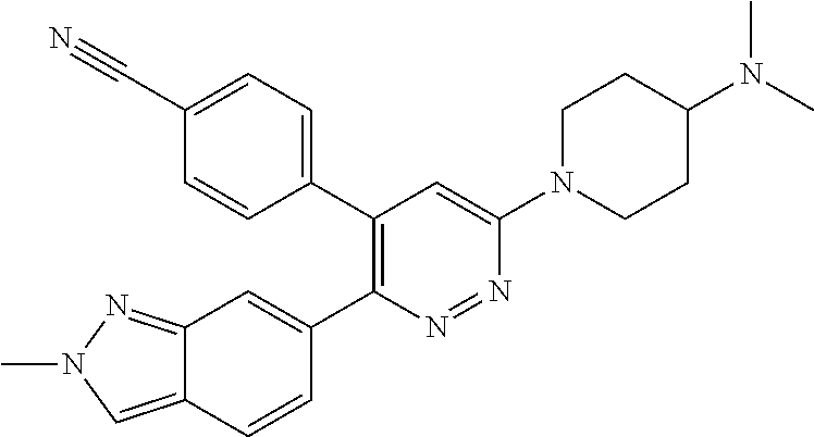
C12=CN(C)N=C1C=C(C1=C(C3=CC=C(C#N)C=C3)C=C(N3CCC(N(C)C)CC3)N=N1)C=C2
